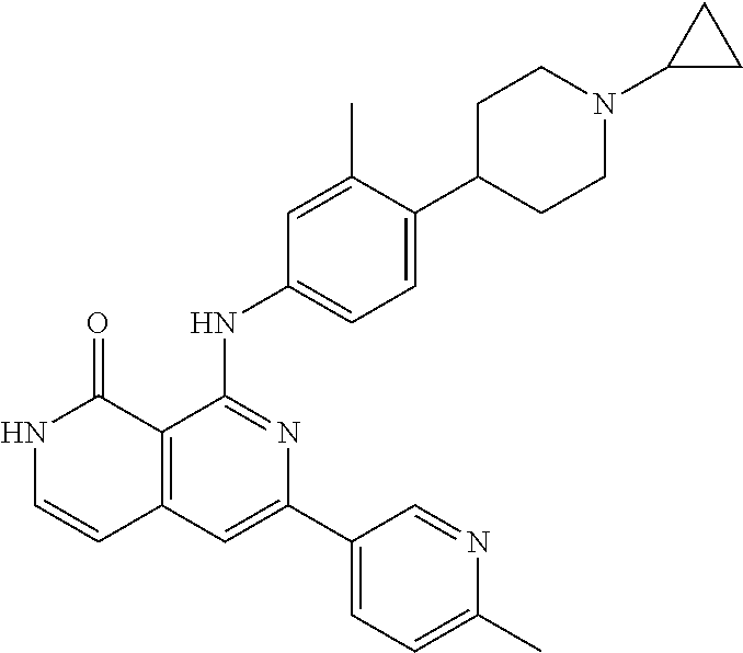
C12=C(C=C(C3=CC=C(C)N=C3)N=C1NC1=CC=C(C3CCN(C4CC4)CC3)C(C)=C1)C=CNC2=O
